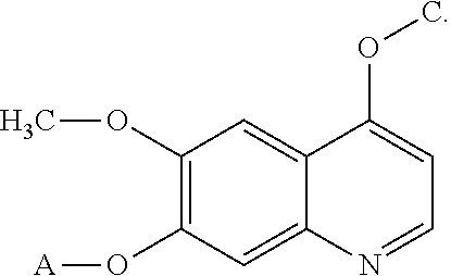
C1(OC)=C(O[A])C=C2C(=C1)C(OC)=CC=N2
